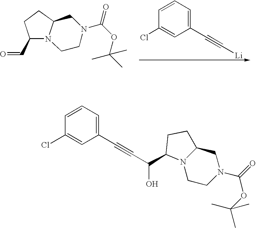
C1=CC(Cl)=CC(C#C[Li])=C1.N12CCN(C(=O)OC(C)(C)C)CC1CCC2C=O.N12CCN(C(=O)OC(C)(C)C)CC1CCC2C(O)C#CC1=CC=CC(Cl)=C1
